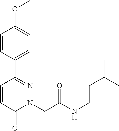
C1=CC(C2=NN(CC(NCCC(C)C)=O)C(=O)C=C2)=CC=C1OC
